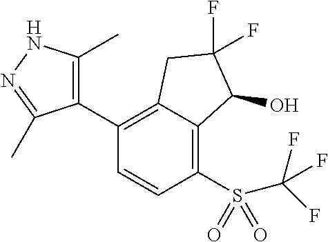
C1(C2=C(C)NN=C2C)=C2C(=C(S(C(F)(F)F)(=O)=O)C=C1)C(O)C(F)(F)C2
